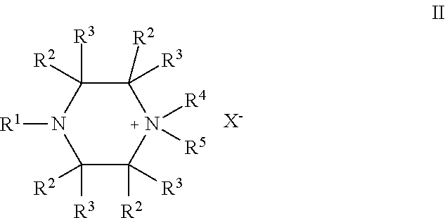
N1([R4])([R5])C([R2])([R3])C([R3])([R2])N([R1])C([R2])([R3])C1([R2])[R3].[X-]
